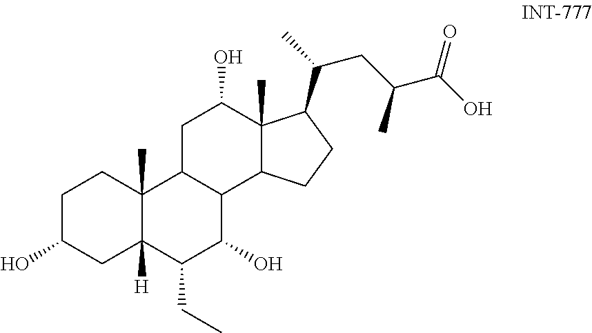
C1C(O)CC2([H])C(C)(C1)C1C(C(O)C2CC)C2C(C)(C(O)C1)C(C(CC(C)C(=O)O)C)CC2
